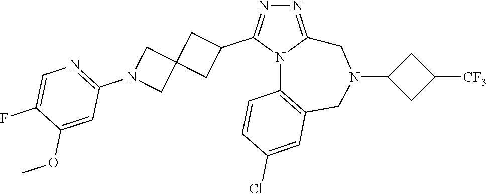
N1=C2N(C(C3CC4(C3)CN(C3=NC=C(F)C(OC)=C3)C4)=N1)C1=C(CN(C3CC([CF3])C3)C2)C=C(Cl)C=C1
